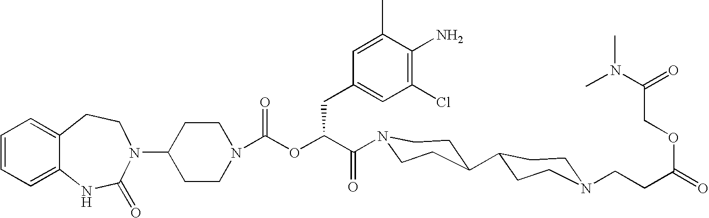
C12=CC=CC=C1NC(=O)N(C1CCN(C(OC(C(=O)N3CCC(C4CCN(CCC(=O)OCC(N(C)C)=O)CC4)CC3)CC3=CC(Cl)=C(N)C(C)=C3)=O)CC1)CC2
